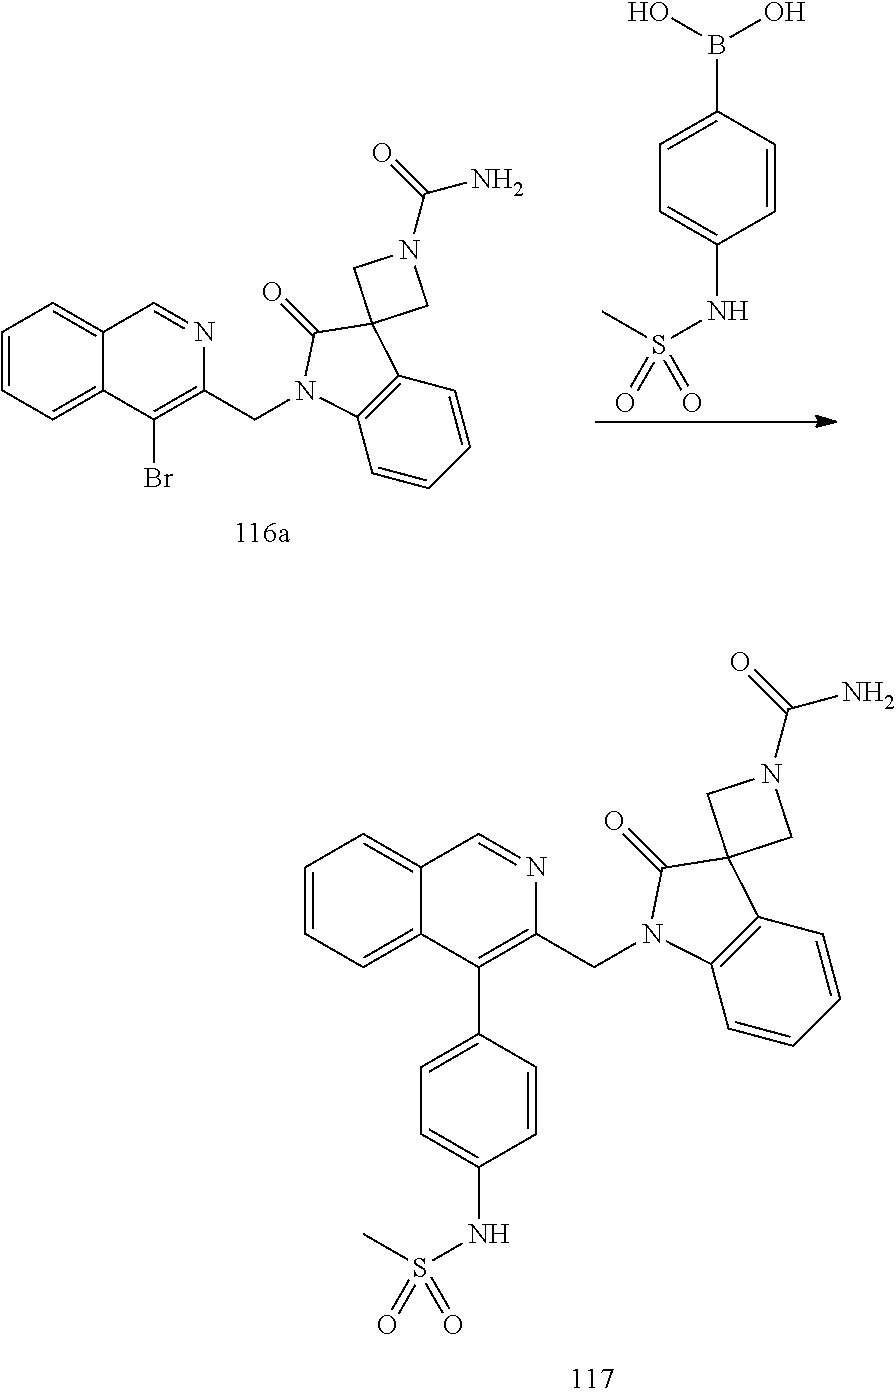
C1=CC=C2C(=C1)C=NC(CN1C3=C(C=CC=C3)C3(C1=O)CN(C(=O)N)C3)=C2Br.C1=C(B(O)O)C=CC(NS(C)(=O)=O)=C1.C1=CC=C2C(=C1)C=NC(CN1C3=C(C=CC=C3)C3(C1=O)CN(C(=O)N)C3)=C2C1=CC=C(NS(C)(=O)=O)C=C1
